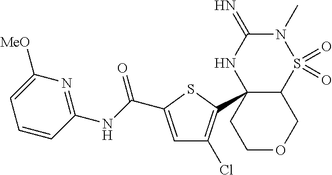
N1(C)C(=N)NC2(C3=C(Cl)C=C(C(=O)NC4=NC([MeO])=CC=C4)S3)C(S1(=O)=O)COCC2
